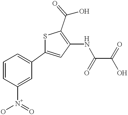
S1C(C2=CC=CC([N+](O)=O)=C2)=CC(NC(C(O)=O)=O)=C1C(=O)O
